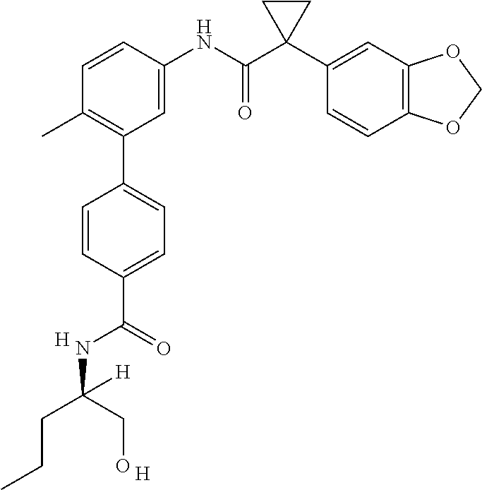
C1=C(NC(C2(C3=CC4=C(C=C3)OCO4)CC2)=O)C=CC(C)=C1C1=CC=C(C(NC(CO)(CCC)[H])=O)C=C1.[H].[H]
